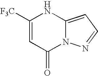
[F3C]C1=CC(=O)N2C(=CC=N2)N1
